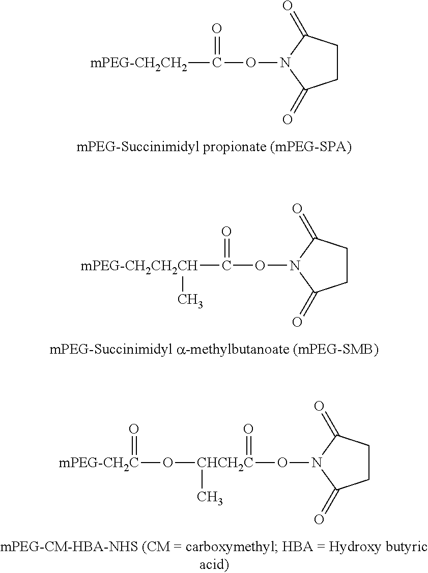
C1CC(=O)N(OC([mPEG-CH2CH2])=O)C1=O.C1CC(=O)N(O[CHCH2C](C)(=O)O[mPEG-CH2C]=O)C1=O.C1CC(=O)N(OC([mPEG-CH2CH2CH]C)=O)C1=O
